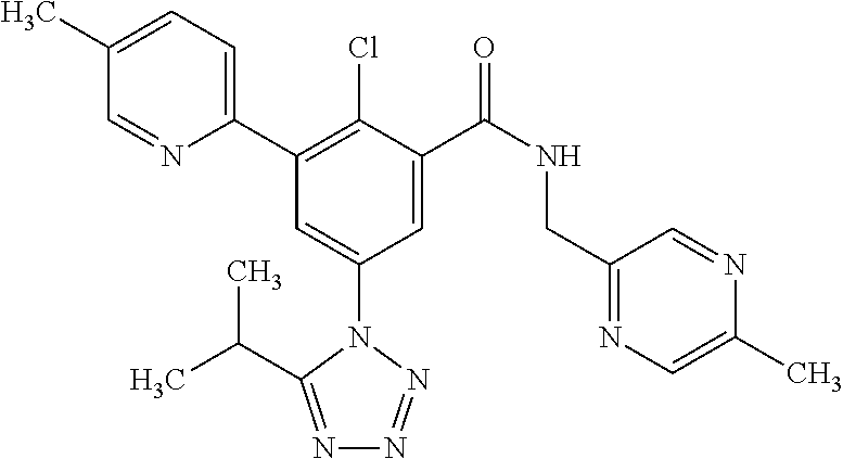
C1(C)=CC=C(C2=C(Cl)C(C(NCC3=NC=C(C)N=C3)=O)=CC(N3C(C(C)C)=NN=N3)=C2)N=C1
